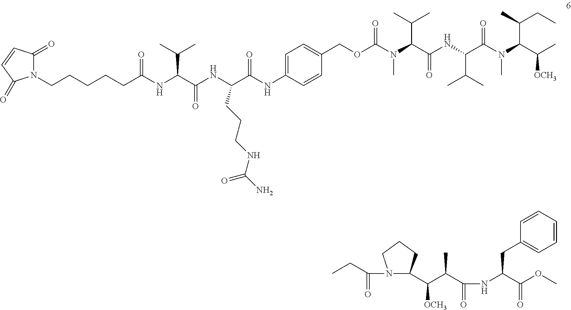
CCC(=O)N1C(C(C(C)C(=O)NC(C(OC)=O)CC2=CC=CC=C2)[OCH3])CCC1.C1(=O)N(CCCCCC(NC(C(NC(C(=O)NC2=CC=C(COC(N(C(C(C)C)C(NC(C(N(C(C(C)[OCH3])C(C)CC)C)=O)C(C)C)=O)C)=O)C=C2)CCCNC(N)=O)=O)C(C)C)=O)C(=O)C=C1
